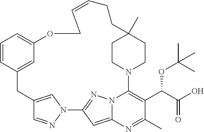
C12=CN(N=C1)C1=NN3C(=C1)N=C(C)C(C(C(O)=O)OC(C)(C)C)=C3N1CCC(C)(CC1)CCC=CCOC1=CC=CC(=C1)C2
